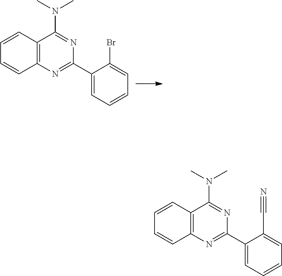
C12=C(N=C(C3=CC=CC=C3Br)N=C1N(C)C)C=CC=C2.C12=C(N=C(C3=CC=CC=C3C#N)N=C1N(C)C)C=CC=C2
